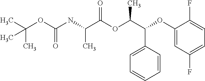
N(C(C(OC(C(C1=CC=CC=C1)OC1=CC(F)=CC=C1F)C)=O)C)C(OC(C)(C)C)=O
